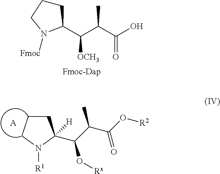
C1CCN([R1])C1(C(C(C(O[R2])=O)C)O[Rx])[H].[A].C1CCN([Fmoc])C1C(C(C(O)=O)C)[OCH3]
